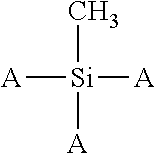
C[Si]([A])([A])[A]
